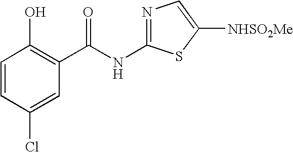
C1=CC(Cl)=CC(C(NC2=NC=C([NHSO2Me])S2)=O)=C1O
